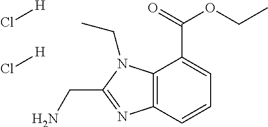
C12=C(C=CC=C1C(OCC)=O)N=C(CN)N2CC.Cl[H].Cl[H]
